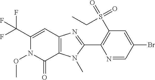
C12=C(N(C)C(C3=C(S(=O)(=O)CC)C=C(Br)C=N3)=N1)C(=O)N(OC)C(C(F)(F)F)=C2
